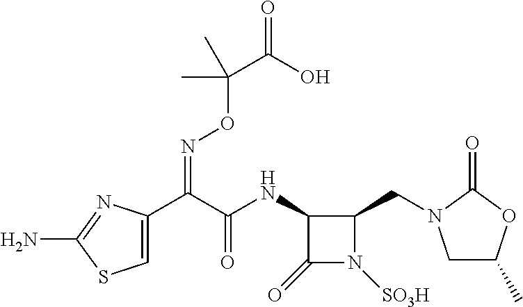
C1(NC(C(C2=CSC(N)=N2)=NOC(C(=O)O)(C)C)=O)C(=O)N([SO3H])C1CN1CC(C)OC1=O
